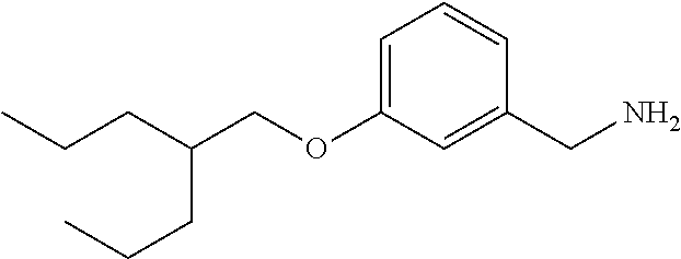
C1=C(OCC(CCC)CCC)C=C(CN)C=C1
